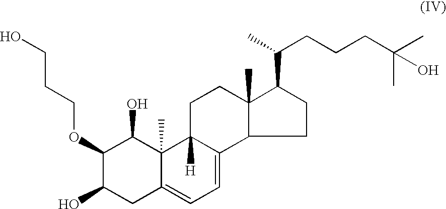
C1C2([H])C(=CC=C3C2(C)C(O)C(OCCCO)C(O)C3)C2C(C)(C1)C(C(C)CCCC(C)(C)O)CC2
